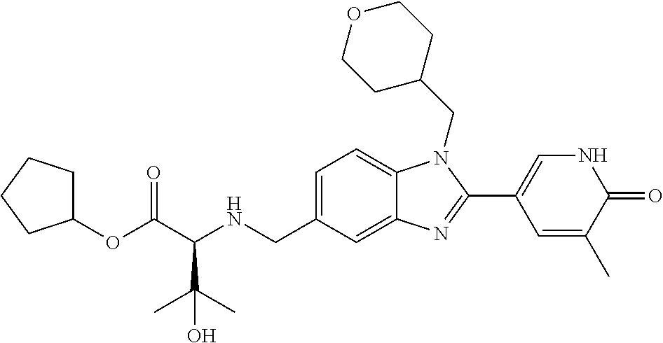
C(C(NCC1=CC=C2C(=C1)N=C(C1=CNC(=O)C(C)=C1)N2CC1CCOCC1)C(C)(C)O)(=O)OC1CCCC1
